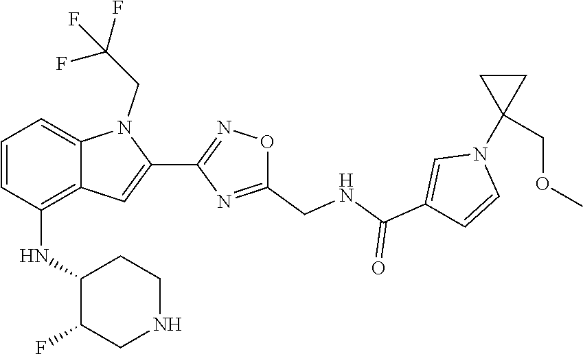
N1(C2(COC)CC2)C=CC(C(=O)NCC2=NC(C3=CC4=C(NC5C(F)CNCC5)C=CC=C4N3CC(F)(F)F)=NO2)=C1
